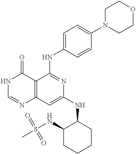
C12=C(C=C(NC3C(NS(=O)(=O)C)CCCC3)N=C1NC1=CC=C(N3CCOCC3)C=C1)N=CNC2=O
